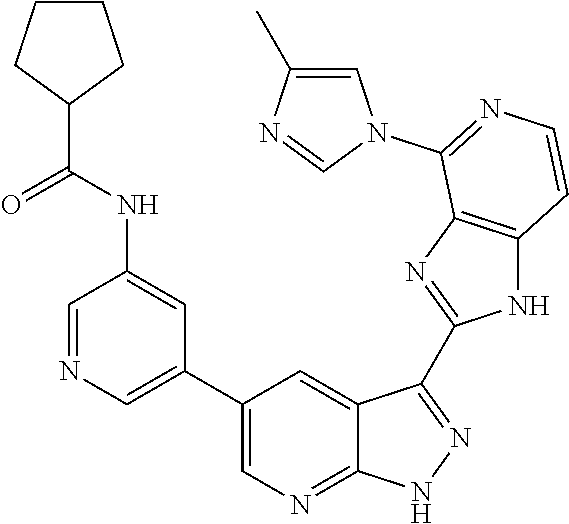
C1=NC=C(C2=CN=C3C(=C2)C(C2=NC4=C(N2)C=CN=C4N2C=C(C)N=C2)=NN3)C=C1NC(C1CCCC1)=O
